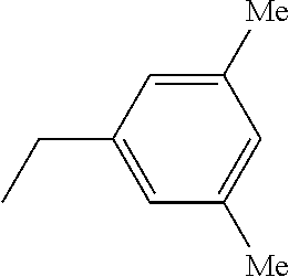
C1([Me])=CC(CC)=CC([Me])=C1
